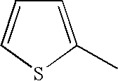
S1C(C)=CC=C1
